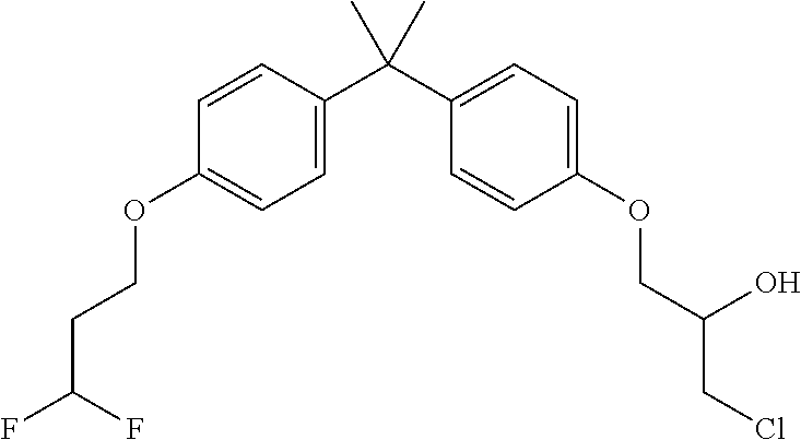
C1=C(C(C2=CC=C(OCC(CCl)O)C=C2)(C)C)C=CC(OCCC(F)F)=C1
